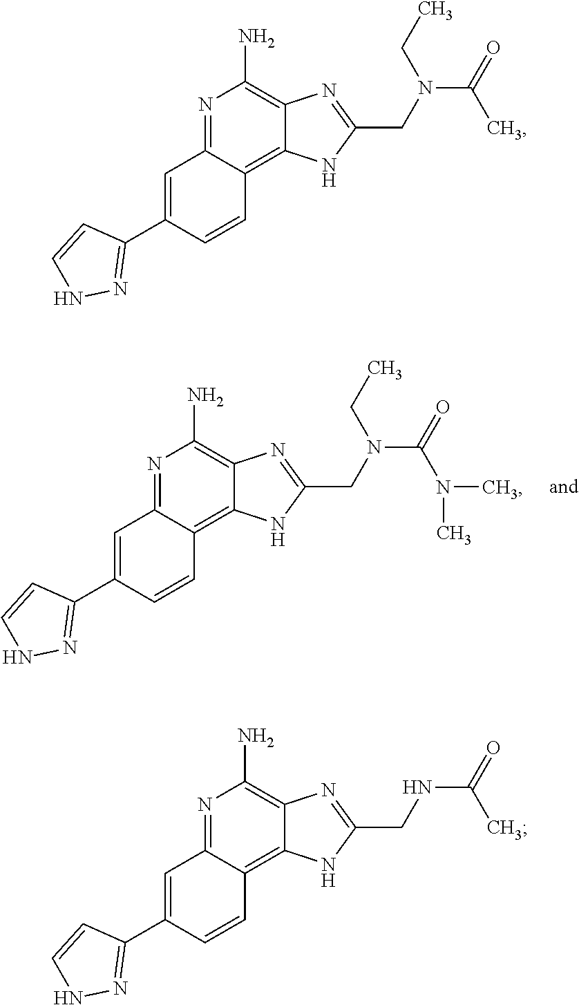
N1=C2C(=C3C(=C1N)N=C(CN(C(=O)N(C)C)CC)N3)C=CC(C1=NNC=C1)=C2.N1=C2C(=C3C(=C1N)N=C(CN(C(=O)C)CC)N3)C=CC(C1=NNC=C1)=C2.N1=C2C(=C3C(=C1N)N=C(CNC(=O)C)N3)C=CC(C1=NNC=C1)=C2
